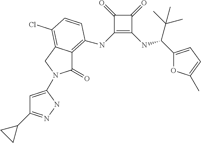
C1(NC2=C3C(=O)N(C4=CC(C5CC5)=NN4)CC3=C(Cl)C=C2)=C(NC(C2=CC=C(C)O2)C(C)(C)C)C(=O)C1=O
